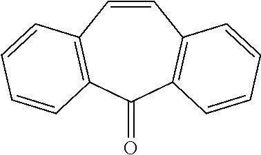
C1=CC2=C(C(=O)C3=C1C=CC=C3)C=CC=C2
